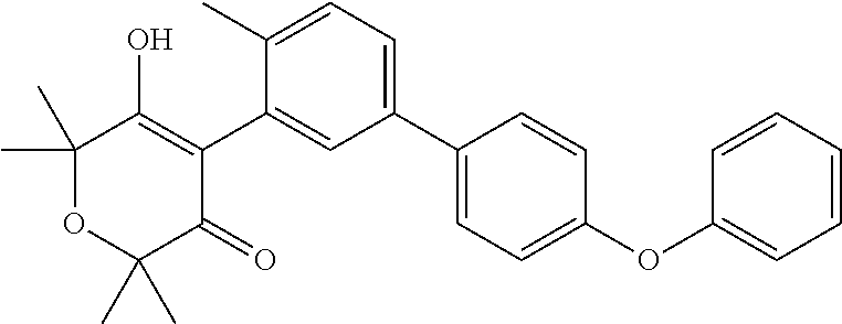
C1(C2=CC=C(C)C(C3=C(O)C(C)(C)OC(C)(C)C3=O)=C2)=CC=C(OC2=CC=CC=C2)C=C1
